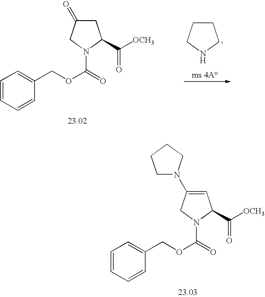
C1=C(N2CCCC2)CN(C(=O)OCC2=CC=CC=C2)C1C([OCH3])=O.C1CCNC1.C1C(=O)CN(C(OCC2=CC=CC=C2)=O)C1C([OCH3])=O
